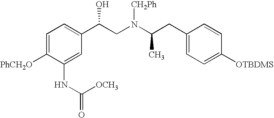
C1=C([PhCH2O])C(NC(=O)[OCH3])=CC(C(CN([CH2Ph])C(CC2=CC=C([OTBDMS])C=C2)C)O)=C1
